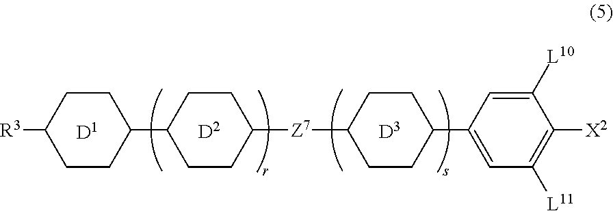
[D1].[D2].[D3].C1CC(C2CCC([Z7]C3CCC(C4=CC([L11])=C([X2])C([L10])=C4)CC3)CC2)CCC1[R3]
